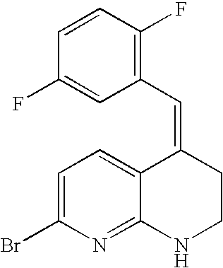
C1=C(Br)N=C2C(=C1)C(=CC1=C(F)C=CC(F)=C1)CCN2
